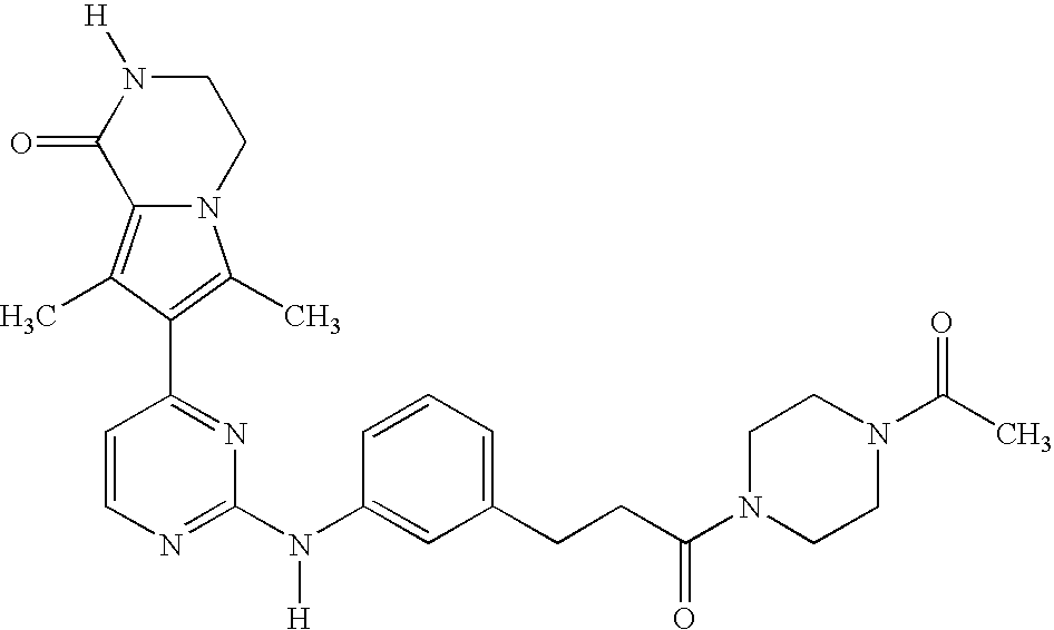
N12C(=C(C)C(C3=NC(N(C4=CC(CCC(N5CCN(C(C)=O)CC5)=O)=CC=C4)[H])=NC=C3)=C1C)C(=O)N([H])CC2
